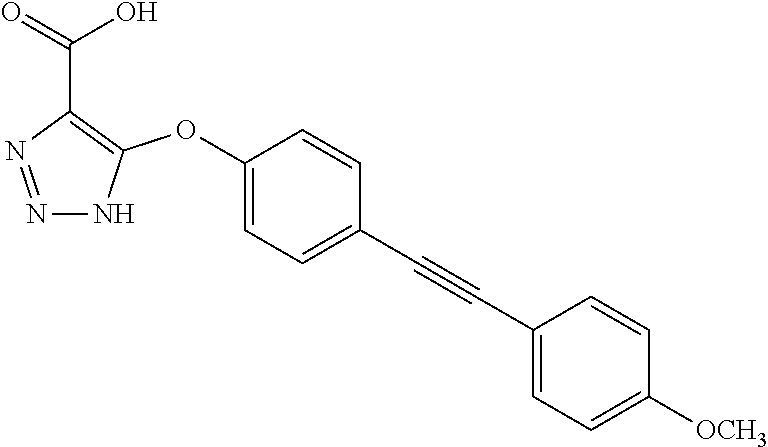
N1=NC(C(=O)O)=C(OC2=CC=C(C#CC3=CC=C([OCH3])C=C3)C=C2)N1
